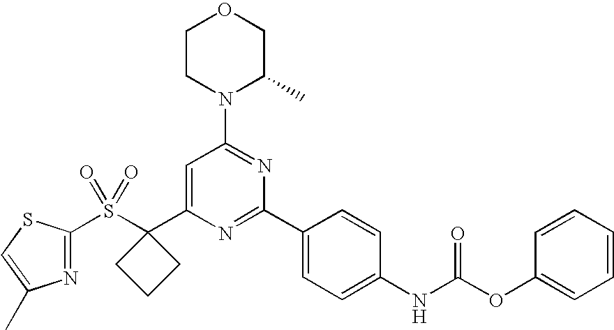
C1CN(C2=NC(C3=CC=C(NC(OC4=CC=CC=C4)=O)C=C3)=NC(C3(S(C4=NC(C)=CS4)(=O)=O)CCC3)=C2)C(C)CO1
